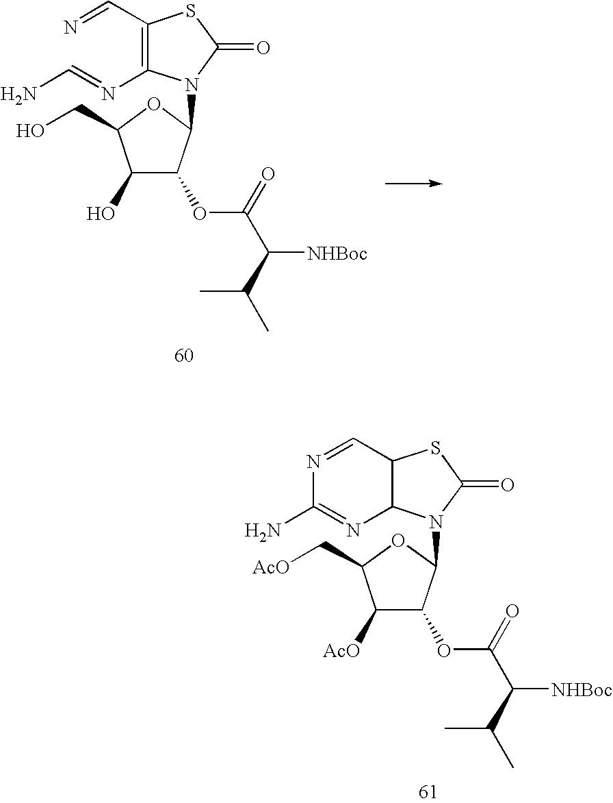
N=CC1=C(N=CN)N(C2C(OC(C([NHBoc])C(C)C)=O)C(O)C(CO)O2)C(=O)S1.N1=CC2C(N=C1N)N(C1C(OC(C([NHBoc])C(C)C)=O)C([AcO])C(C[AcO])O1)C(=O)S2
